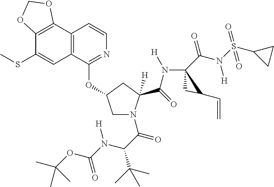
C12=C(C(OC3CN(C(C(C(C)(C)C)N(C(OC(C)(C)C)=O)[H])=O)C(C(=O)N([H])C4(C(N(S(C5CC5)(=O)=O)[H])=O)CC4C=C)([H])C3)=NC=C1)C=C(SC)C1=C2OCO1
